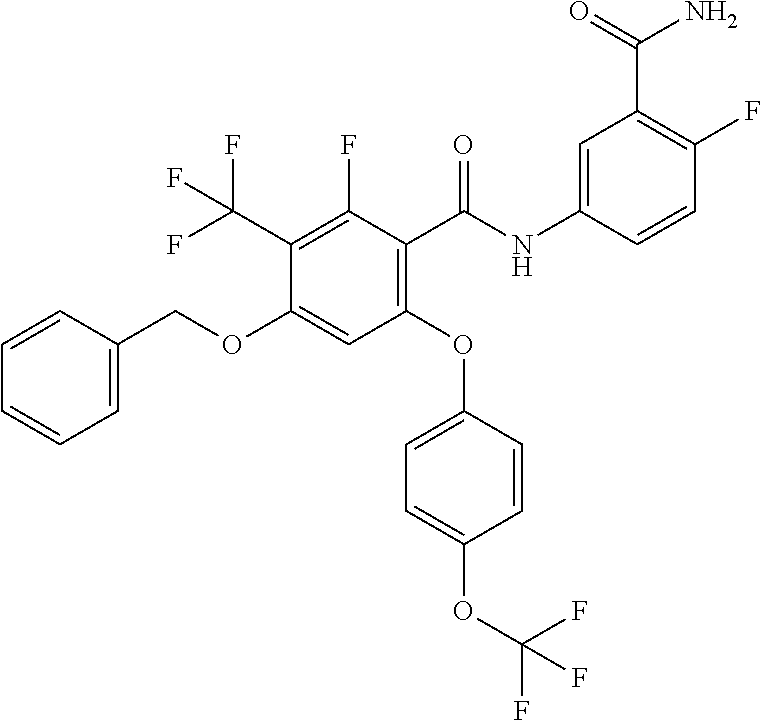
C1(OCC2=CC=CC=C2)=CC(OC2=CC=C(OC(F)(F)F)C=C2)=C(C(=O)NC2=CC(C(N)=O)=C(F)C=C2)C(F)=C1C(F)(F)F
